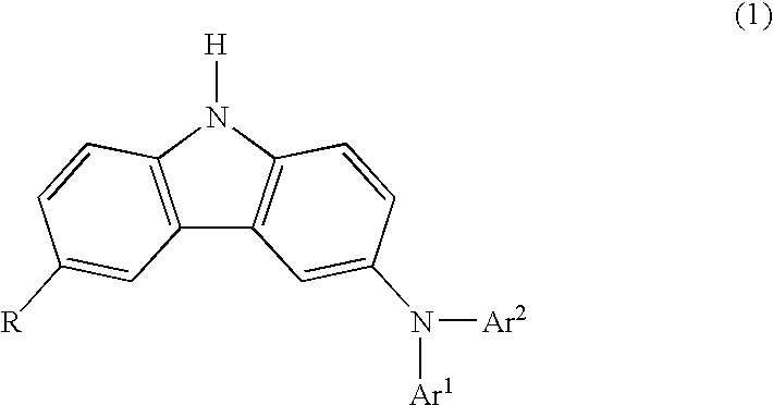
C12=C(N([H])C3=C1C=C(N([Ar2])[Ar1])C=C3)C=CC([R])=C2
